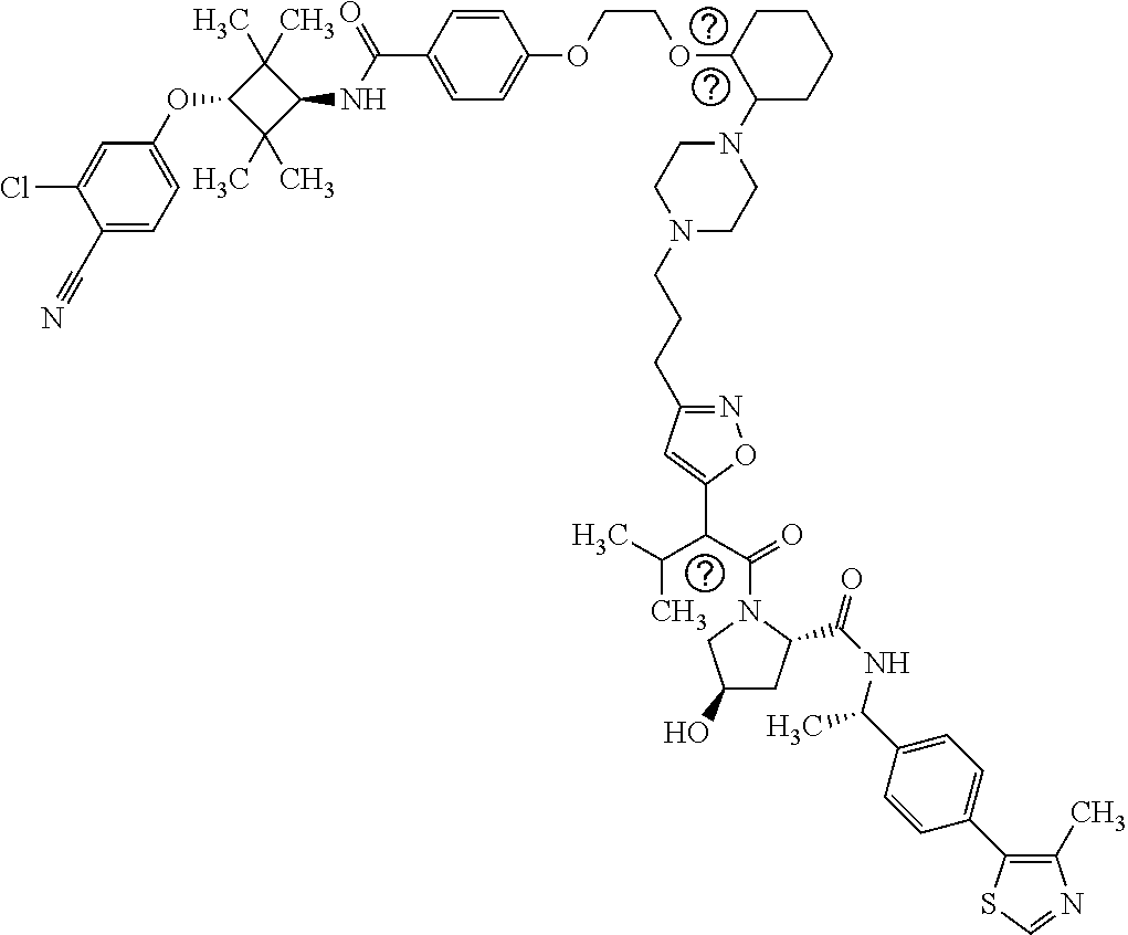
C1(C#N)=CC=C(OC2C(C)(C)C(NC(=O)C3=CC=C(OCCOC4C(N5CCN(CCCC6=NOC(C(C(C)C)C(N7CC(O)CC7C(=O)NC(C)C7=CC=C(C8=C(C)N=CS8)C=C7)=O)=C6)CC5)CCCC4)C=C3)C2(C)C)C=C1Cl
